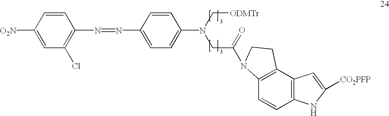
C1=CC([O2N])=CC(Cl)=C1N=NC1=CC=C(N(C[ODMTr])CC(=O)N2C3=C(C4=C(C=C3)NC([CO2PFP])=C4)CC2)C=C1
